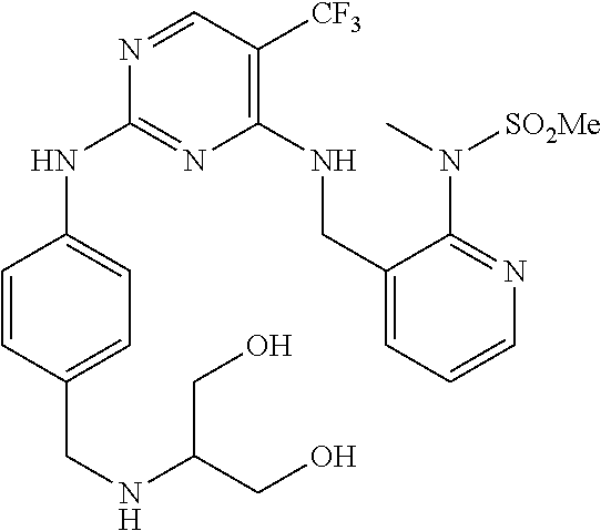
C1=CC(CNC(CO)CO)=CC=C1NC1=NC(NCC2=CC=CN=C2N(C)[SO2Me])=C([CF3])C=N1
